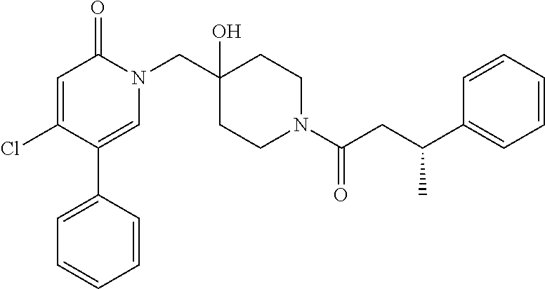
N1(CC2(O)CCN(C(=O)CC(C3=CC=CC=C3)C)CC2)C(=O)C=C(Cl)C(C2=CC=CC=C2)=C1
